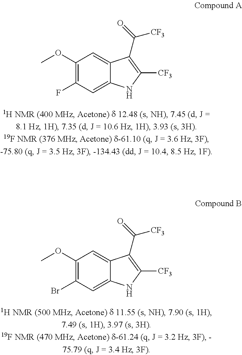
C1(OC)=C(F)C=C2C(=C1)C(C(=O)[CF3])=C([CF3])N2.C1(OC)=C(Br)C=C2C(=C1)C(C(=O)[CF3])=C([CF3])N2
